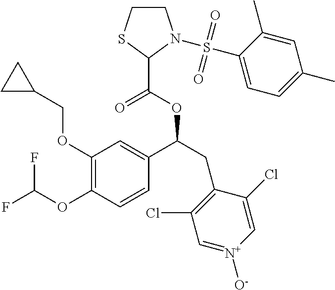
C1(OCC2CC2)=C(OC(F)F)C=CC(C(CC2=C(Cl)C=[N+]([O-])C=C2Cl)OC(=O)C2N(S(C3=CC=C(C)C=C3C)(=O)=O)CCS2)=C1
